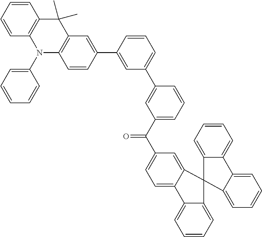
C1(C2=CC(C3=CC(C(=O)C4=CC=C5C(=C4)C4(C6=CC=CC=C56)C5=CC=CC=C5C5=CC=CC=C45)=CC=C3)=CC=C2)=CC2=C(C=C1)N(C1=CC=CC=C1)C1=C(C2(C)C)C=CC=C1
